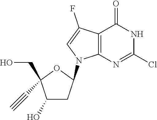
C1(O)CC(N2C3=C(C(F)=C2)C(=O)NC(Cl)=N3)OC1(CO)C#C
